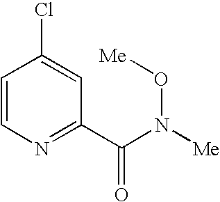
N1=C(C(N([Me])O[Me])=O)C=C(Cl)C=C1
